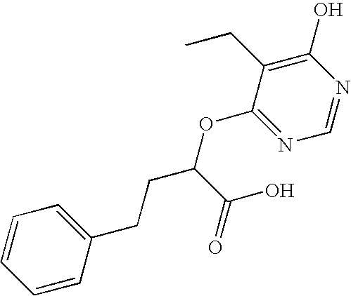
C1=CC=C(CCC(OC2=NC=NC(O)=C2CC)C(O)=O)C=C1
